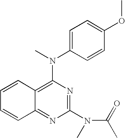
C1=CC2=C(N(C)C3=CC=C(OC)C=C3)N=C(N(C(=O)C)C)N=C2C=C1
